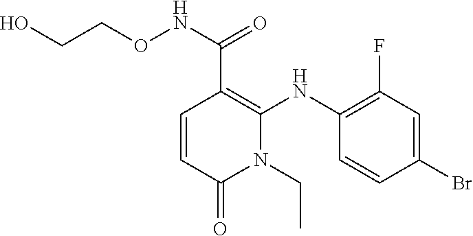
C(C1=C(NC2=C(F)C=C(Br)C=C2)N(CC)C(=O)C=C1)(NOCCO)=O
